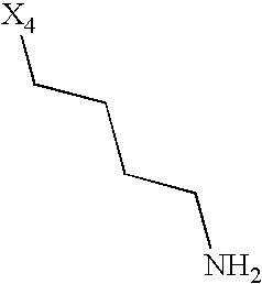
C(CC[X4])CN
